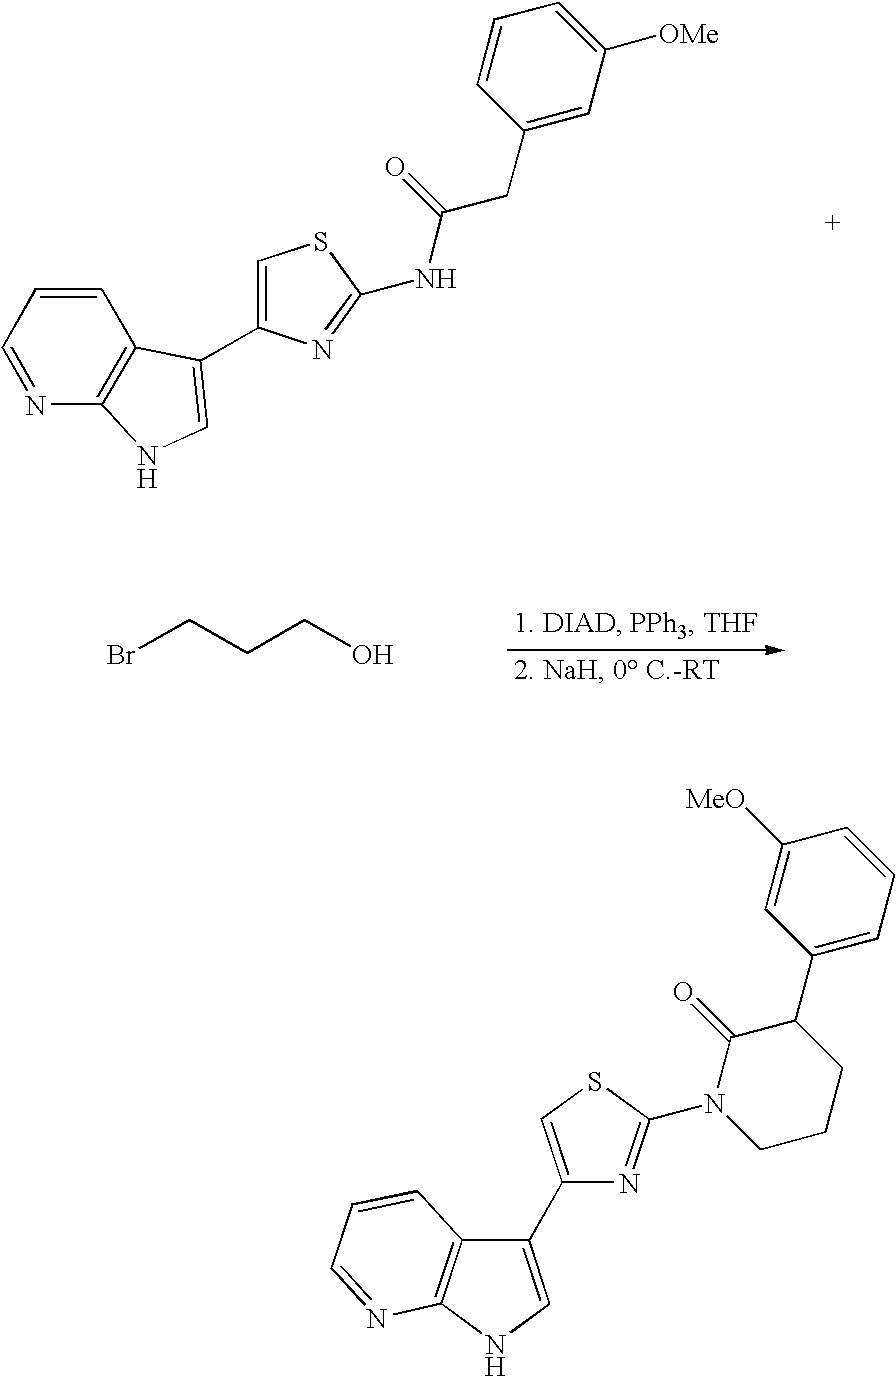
C1=CC=NC2=C1C(C1=CSC(NC(CC3=CC([OMe])=CC=C3)=O)=N1)=CN2.BrCCCO.N1(C2=NC(C3=CNC4=C3C=CC=N4)=CS2)CCCC(C2=CC=CC([MeO])=C2)C1=O
